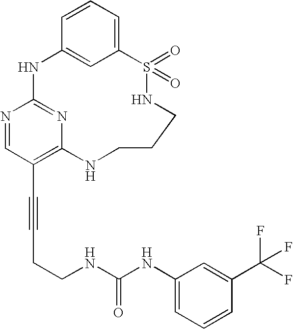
C1=CC=C2C=C1NC1=NC(=C(C#CCCNC(NC3=CC=CC(C(F)(F)F)=C3)=O)C=N1)NCCCNS2(=O)=O
